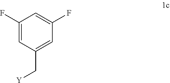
C1(F)=CC(C[Y])=CC(F)=C1
